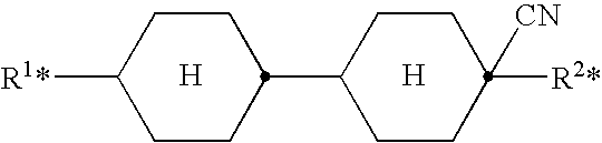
C1CC(C2CCC([R2*])([CN])CC2)CCC1[R1*].[H].[H]
